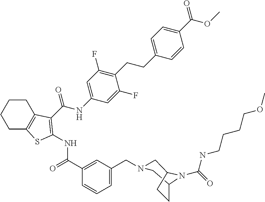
C1C2=C(CCC1)C(C(NC1=CC(F)=C(CCC3=CC=C(C(OC)=O)C=C3)C(F)=C1)=O)=C(NC(=O)C1=CC(CN3CC4N(C(=O)NCCCCOC)C(C3)CC4)=CC=C1)S2
